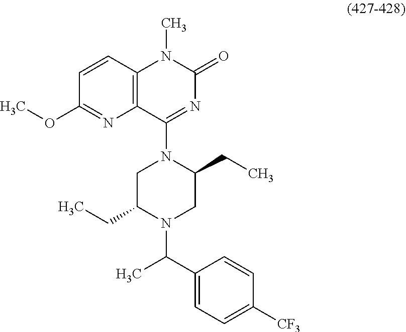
C1=C(C(C)N2C(CC)CN(C3=NC(=O)N(C)C4=C3N=C(OC)C=C4)C(CC)C2)C=CC([CF3])=C1
